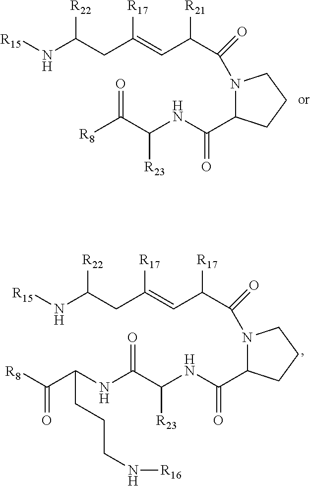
N1(C(C(C=C(CC(N[R15])[R22])[R17])[R17])=O)C(C(NC([R23])C(=O)NC(C([R8])=O)CCCN[R16])=O)CCC1.N1(C(C(C=C(CC(N[R15])[R22])[R17])[R21])=O)C(C(NC([R23])C(=O)[R8])=O)CCC1
